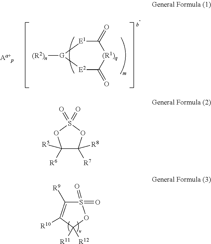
C1(=O)[E1][G]([(R2)n])[E2]C(=O)[(R1)q]1.S1(=O)(=O)C([R9])=C([R10])C([R12])([R11])O1.C1([R5])([R6])C([R8])([R7])OS(=O)(=O)O1
